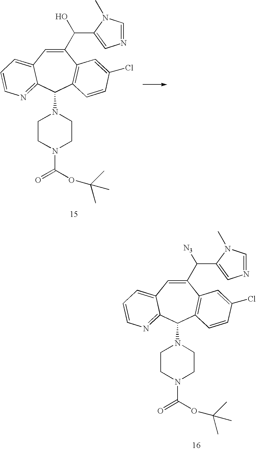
C1(C([N3])C2=CN=CN2C)=CC2=CC=CN=C2C(N2CCN(C(=O)OC(C)(C)C)CC2)C2=C1C=C(Cl)C=C2.C1(C(O)C2=CN=CN2C)=CC2=CC=CN=C2C(N2CCN(C(=O)OC(C)(C)C)CC2)C2=C1C=C(Cl)C=C2
